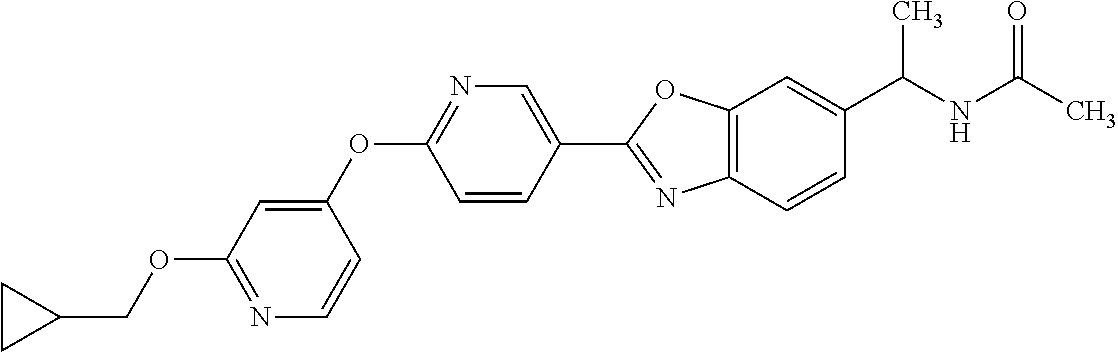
O(C1=NC=CC(OC2=NC=C(C3=NC4=C(O3)C=C(C(NC(C)=O)C)C=C4)C=C2)=C1)CC1CC1
